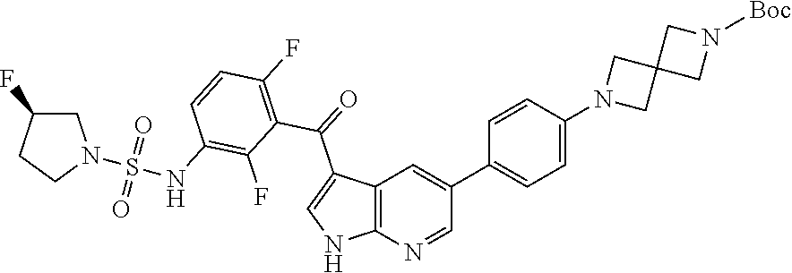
C1=CC(N2CC3(C2)CN([Boc])C3)=CC=C1C1=CC2=C(N=C1)NC=C2C(=O)C1=C(F)C=CC(NS(N2CC(F)CC2)(=O)=O)=C1F
